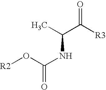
[R2]OC(NC(C([R3])=O)C)=O
